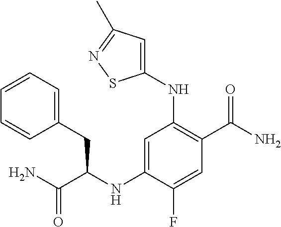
C1(NC(C(N)=O)CC2=CC=CC=C2)=CC(NC2=CC(C)=NS2)=C(C(N)=O)C=C1F
